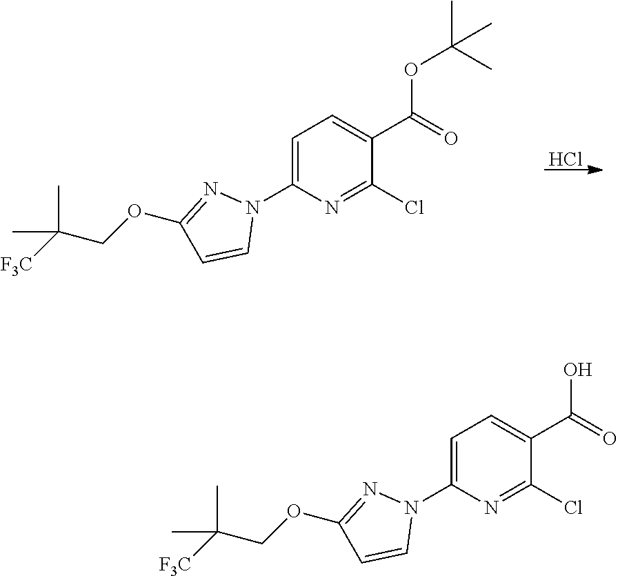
N1(C2=CC=C(C(=O)OC(C)(C)C)C(Cl)=N2)N=C(OCC([F3C])(C)C)C=C1.Cl.N1(C2=CC=C(C(=O)O)C(Cl)=N2)N=C(OCC([F3C])(C)C)C=C1
